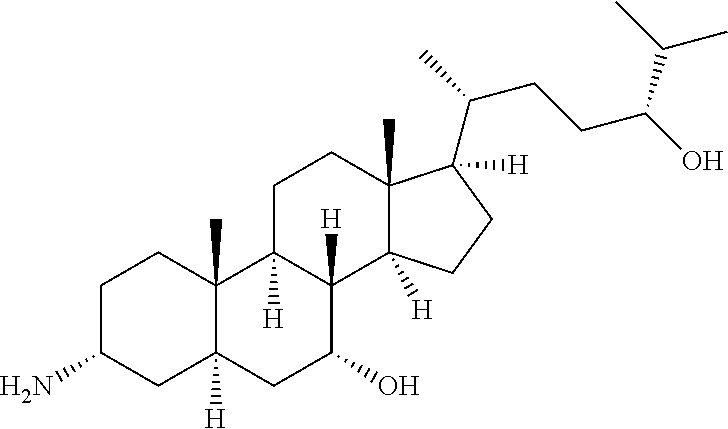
C1C(N)CC2([H])C(C)(C1)C1([H])C([H])(C(O)C2)C2([H])C(C)(CC1)C([H])(C(CCC(O)C(C)C)C)CC2
